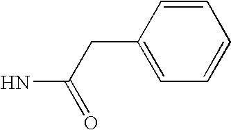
C1=CC(CC(N)=O)=CC=C1
